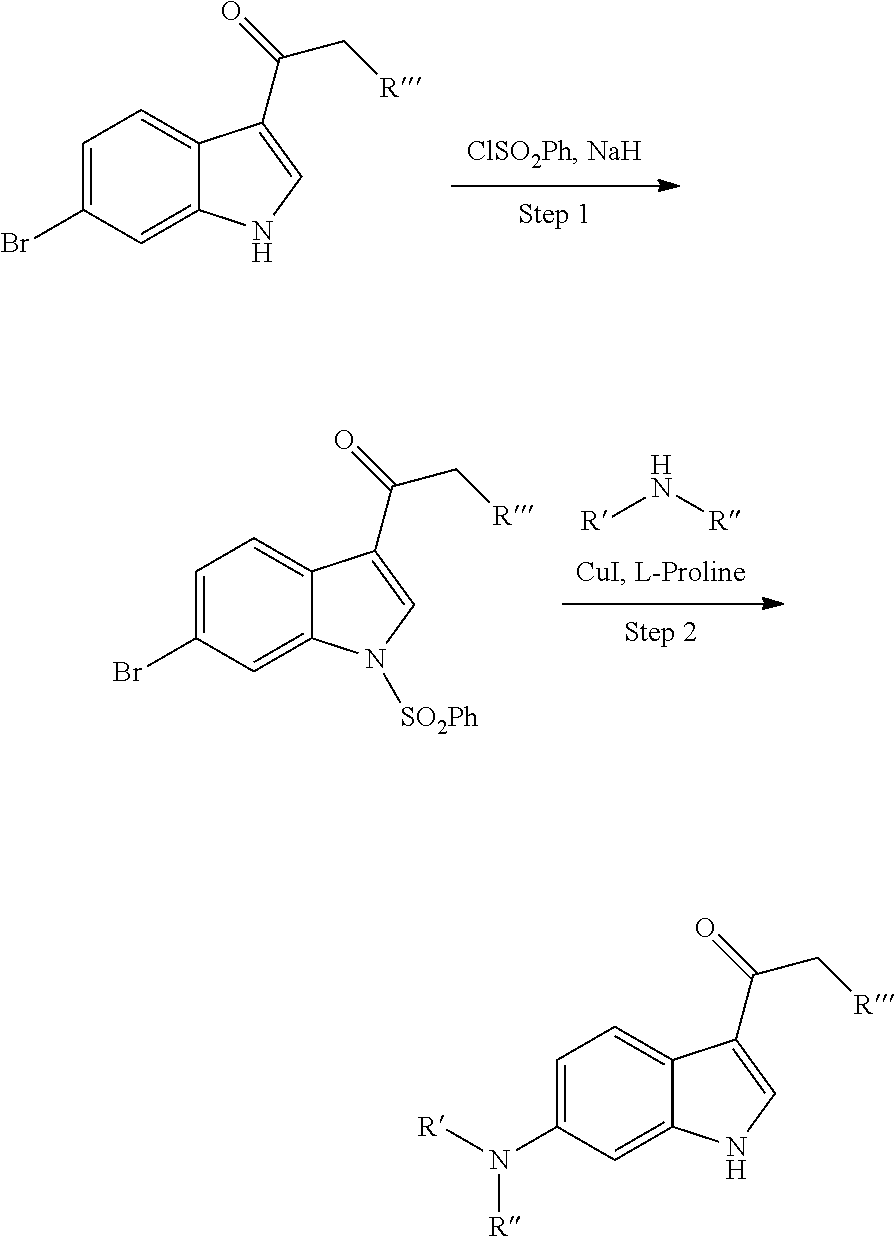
C1=C(Br)C=C2C(=C1)C(C(C[R])=O)=CN2.C1=C(Br)C=C2C(=C1)C(C(C[R])=O)=CN2[SO2Ph].[R]N[R].C1=C(N([R])[R])C=C2C(=C1)C(C(C[R])=O)=CN2
